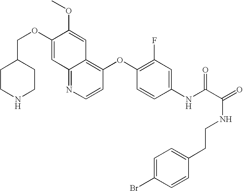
C12=NC=CC(OC3=C(F)C=C(NC(C(=O)NCCC4=CC=C(Br)C=C4)=O)C=C3)=C1C=C(OC)C(OCC1CCNCC1)=C2
